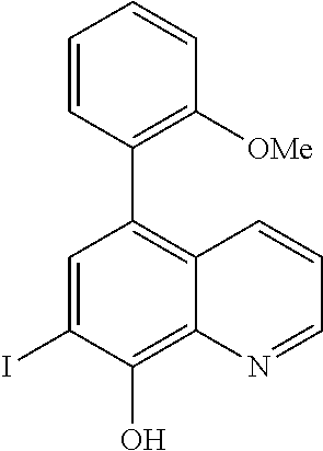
IC1=CC(C2=C([OMe])C=CC=C2)=C2C(=C1O)N=CC=C2
